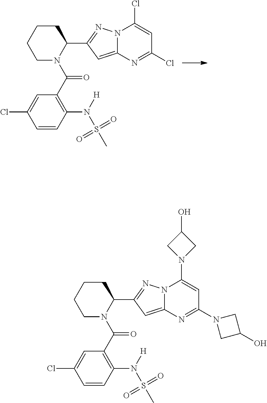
C1N(C(C2=C(N(S(C)(=O)=O)[H])C=CC(Cl)=C2)=O)C(C2=NN3C(=C2)N=C(Cl)C=C3Cl)CCC1.C1N(C(C2=C(N(S(C)(=O)=O)[H])C=CC(Cl)=C2)=O)C(C2=NN3C(=C2)N=C(N2CC(O)C2)C=C3N2CC(O)C2)CCC1
